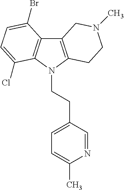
C12=C(N(CCC3=CC=C(C)N=C3)C3=C1C(Br)=CC=C3Cl)CCN(C)C2
